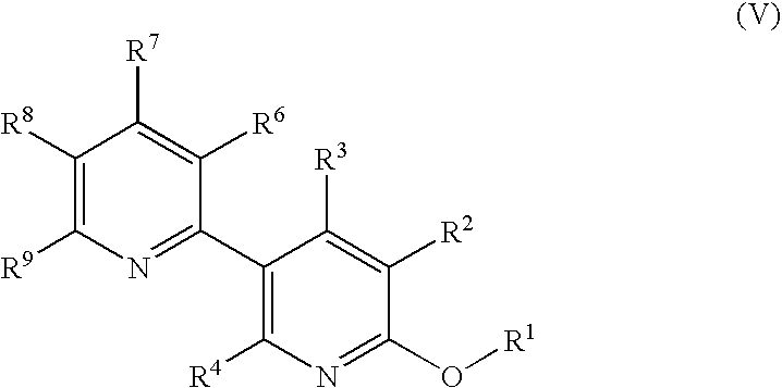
C1([R8])=C([R9])N=C(C2=C([R4])N=C(O[R1])C([R2])=C2[R3])C([R6])=C1[R7]
